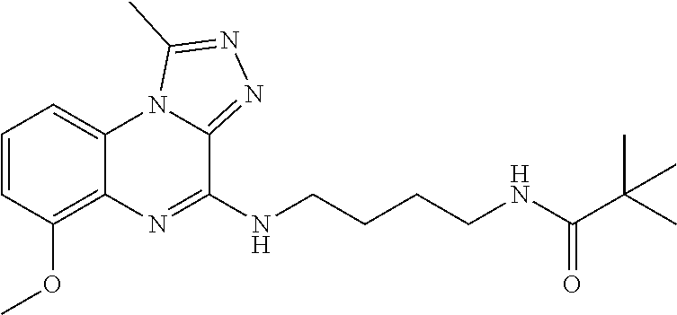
C1=CC(OC)=C2C(=C1)N1C(=NN=C1C)C(NCCCCNC(C(C)(C)C)=O)=N2
